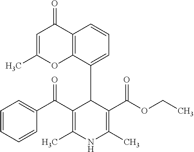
C12=C(C(C3C(C(=O)C4=CC=CC=C4)=C(C)NC(C)=C3C(OCC)=O)=CC=C1)OC(C)=CC2=O
